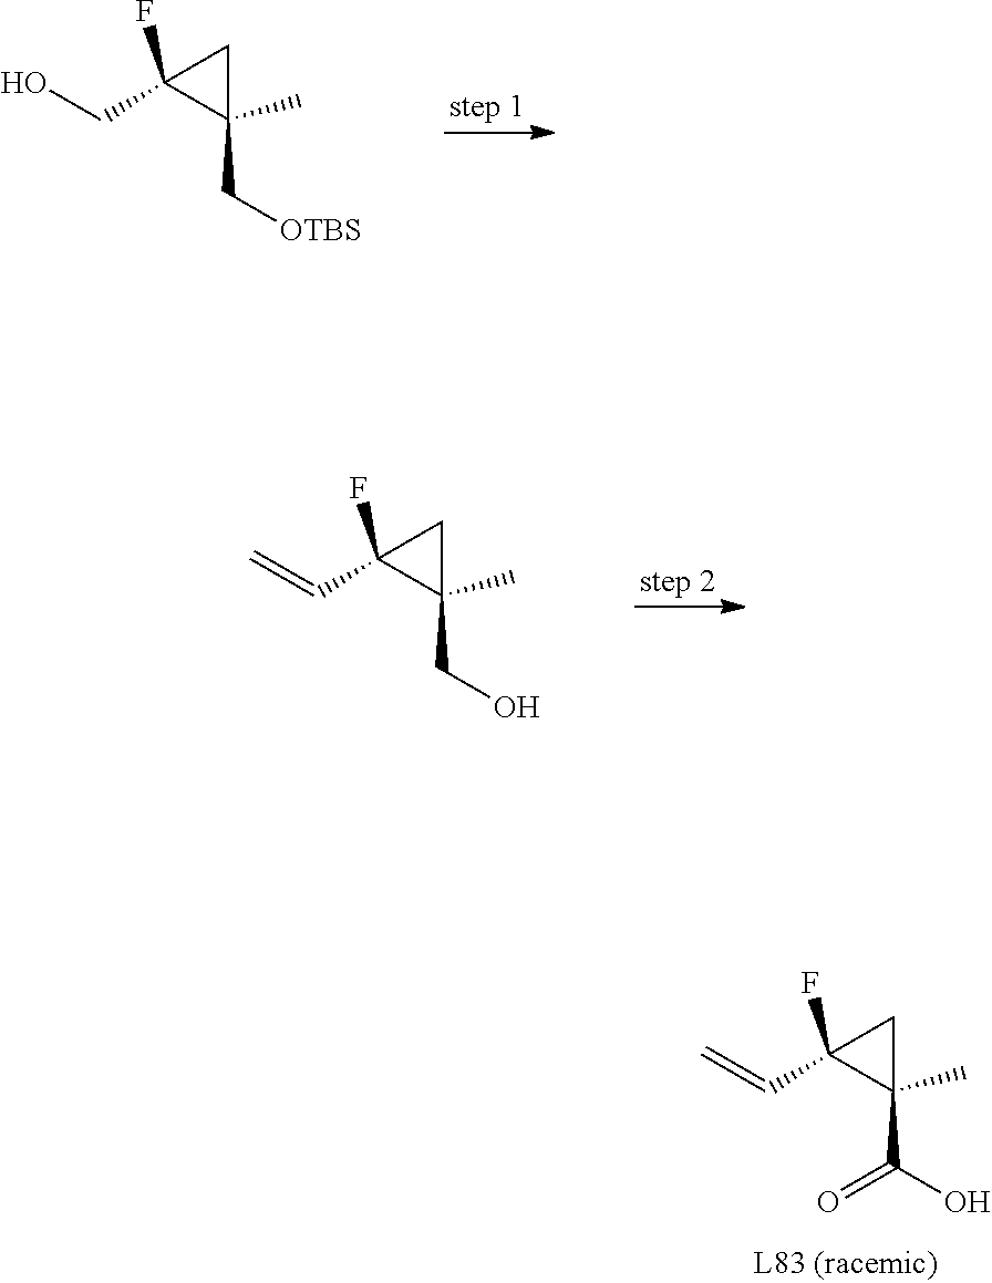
OCC1(F)C(C[OTBS])(C)C1.C=CC1(F)C(CO)(C)C1.C=CC1(F)C(C(O)=O)(C)C1
